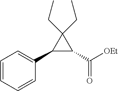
C1(C2=CC=CC=C2)C(C([OEt])=O)C1(CC)CC
